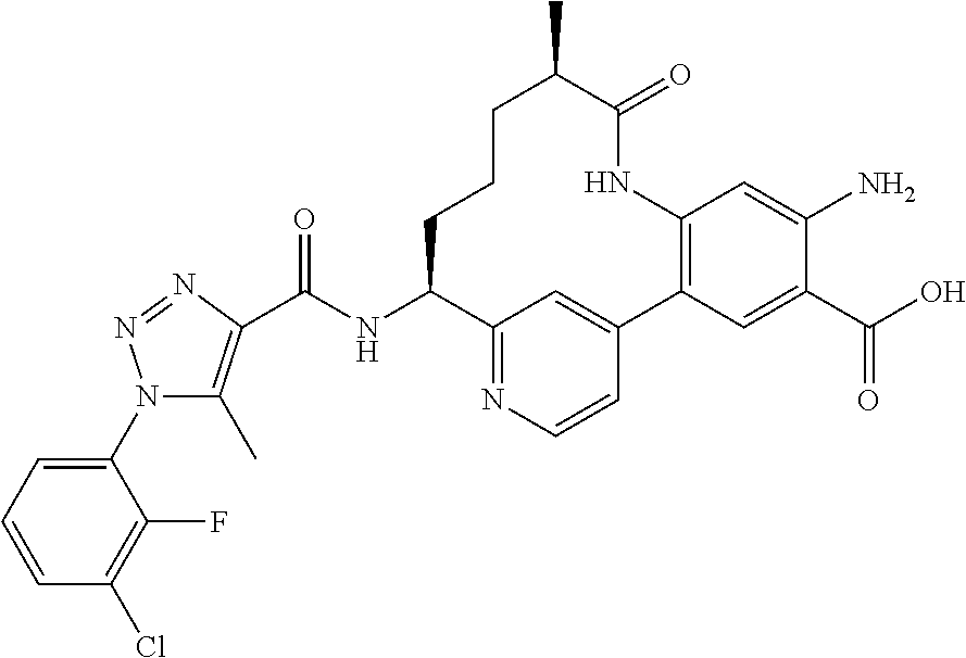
C12=NC=CC(=C1)C1=C(C=C(N)C(C(O)=O)=C1)NC(=O)C(C)CCCC2NC(C1=C(C)N(C2=CC=CC(Cl)=C2F)N=N1)=O
